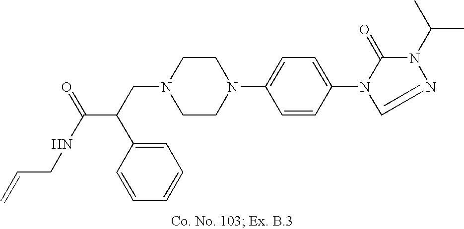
N1(CC(C(NCC=C)=O)C2=CC=CC=C2)CCN(C2=CC=C(N3C(=O)N(C(C)C)N=C3)C=C2)CC1
